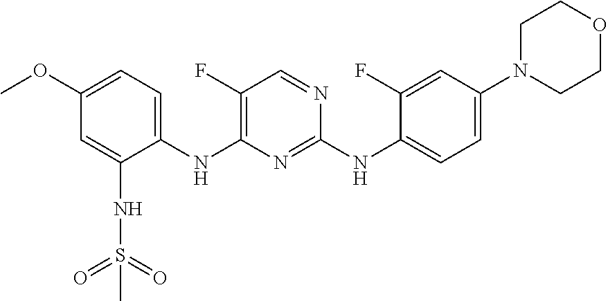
C1(OC)=CC=C(NC2=C(F)C=NC(NC3=CC=C(N4CCOCC4)C=C3F)=N2)C(NS(=O)(C)=O)=C1
